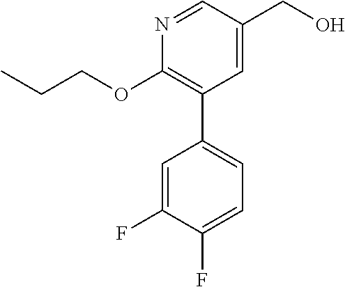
C1(OCCC)=C(C2=CC=C(F)C(F)=C2)C=C(CO)C=N1
